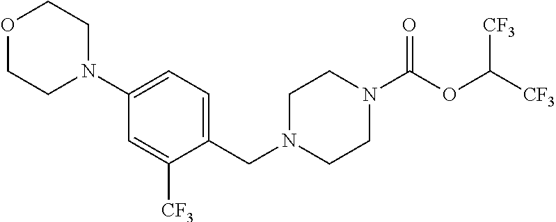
C1(N2CCOCC2)=CC=C(CN2CCN(C(OC([CF3])[CF3])=O)CC2)C([CF3])=C1
